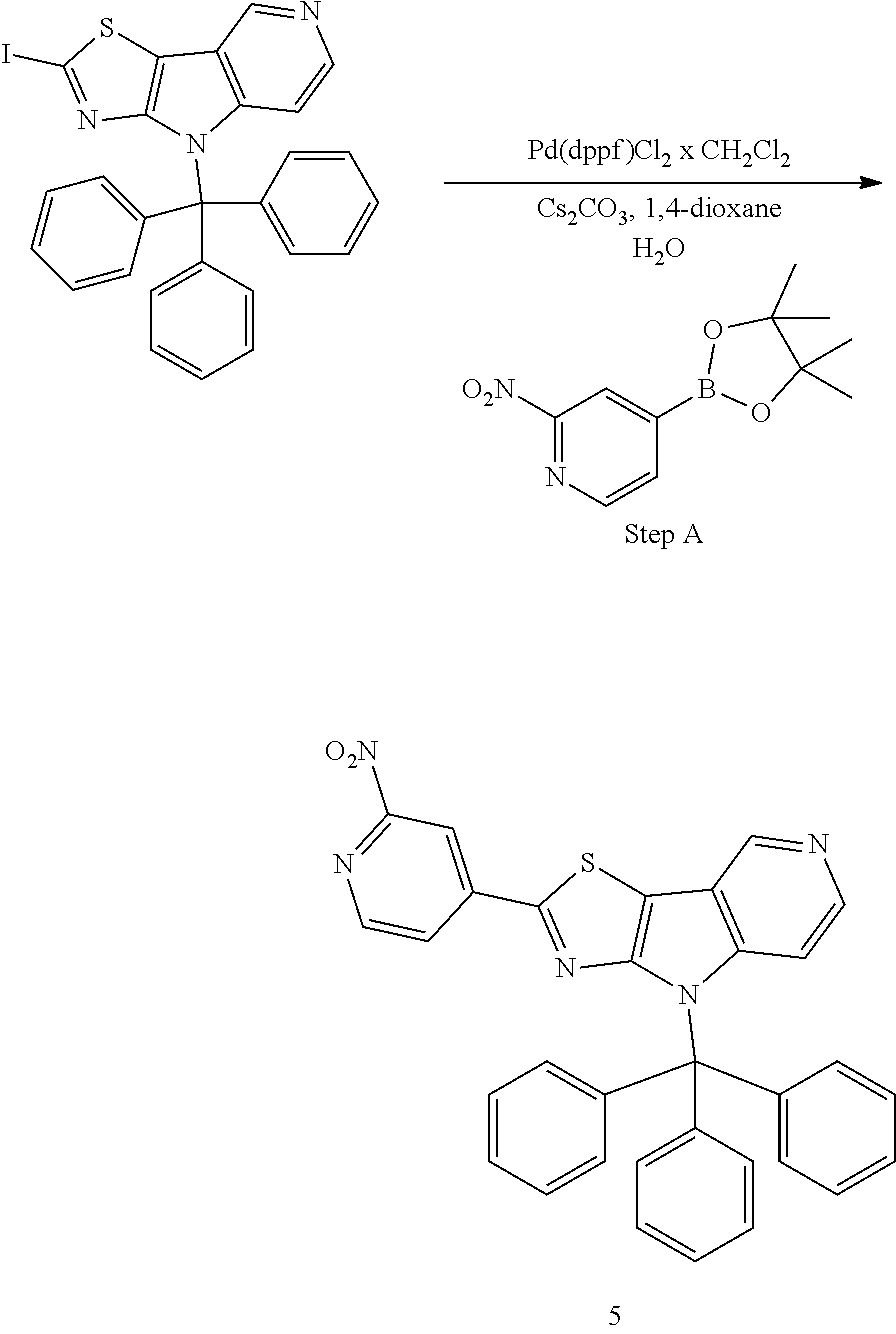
N1=C(I)SC2=C1N(C(C1=CC=CC=C1)(C1=CC=CC=C1)C1=CC=CC=C1)C1=C2C=NC=C1.C1([O2N])=NC=CC(B2OC(C)(C)C(C)(C)O2)=C1.N1=C(C2=CC([O2N])=NC=C2)SC2=C1N(C(C1=CC=CC=C1)(C1=CC=CC=C1)C1=CC=CC=C1)C1=C2C=NC=C1
